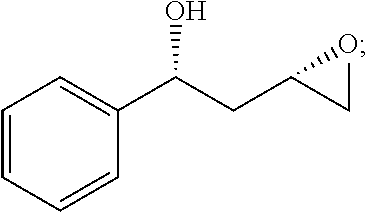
C1=CC=CC(C(CC2CO2)O)=C1
